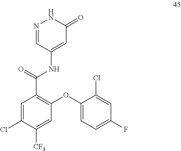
N1=CC(NC(C2=C(OC3=CC=C(F)C=C3Cl)C=C([CF3])C(Cl)=C2)=O)=CC(=O)N1
